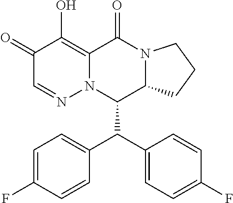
C1=C(F)C=CC(C(C2=CC=C(F)C=C2)C2C3N(C(=O)C4=C(O)C(=O)C=NN24)CCC3)=C1
